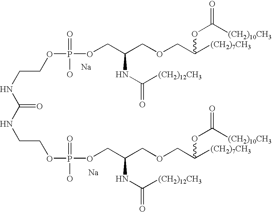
[Na].[Na].N(CCOP(OCC(COCC([(CH2)7CH3])OC(=O)[(CH2)10CH3])NC(=O)[(CH2)12CH3])(=O)O)C(=O)NCCOP(O)(=O)OCC(COCC([(CH2)7CH3])OC(=O)[(CH2)10CH3])NC(=O)[(CH2)12CH3]
